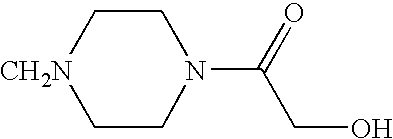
C1C[CH2N]CCN1C(=O)CO
